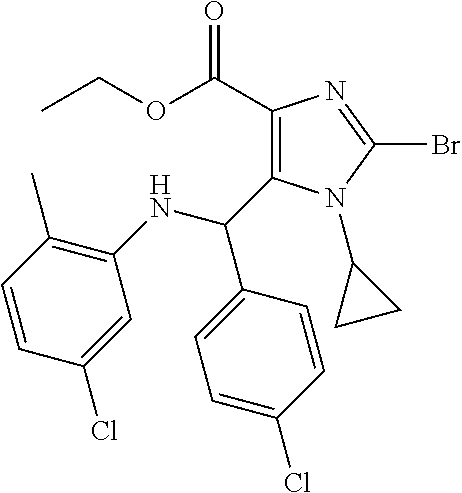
C1(C(OCC)=O)=C(C(NC2=C(C)C=CC(Cl)=C2)C2=CC=C(Cl)C=C2)N(C2CC2)C(Br)=N1
